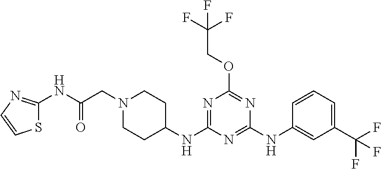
N1=C(NC2CCN(CC(NC3=NC=CS3)=O)CC2)N=C(NC2=CC(C(F)(F)F)=CC=C2)N=C1OCC(F)(F)F
